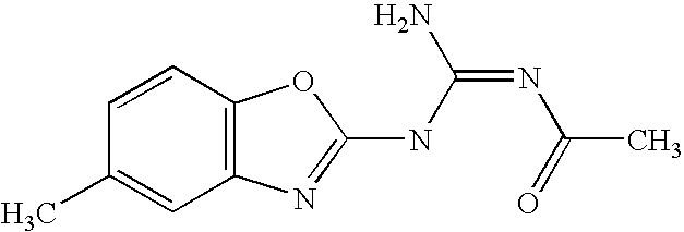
C12=C(N=C(NC(=NC(=O)C)N)O1)C=C(C)C=C2
